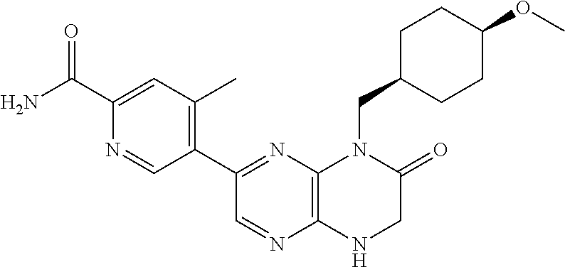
C1(C(=O)N)=CC(C)=C(C2=NC3=C(N=C2)NCC(=O)N3CC2CCC(OC)CC2)C=N1
